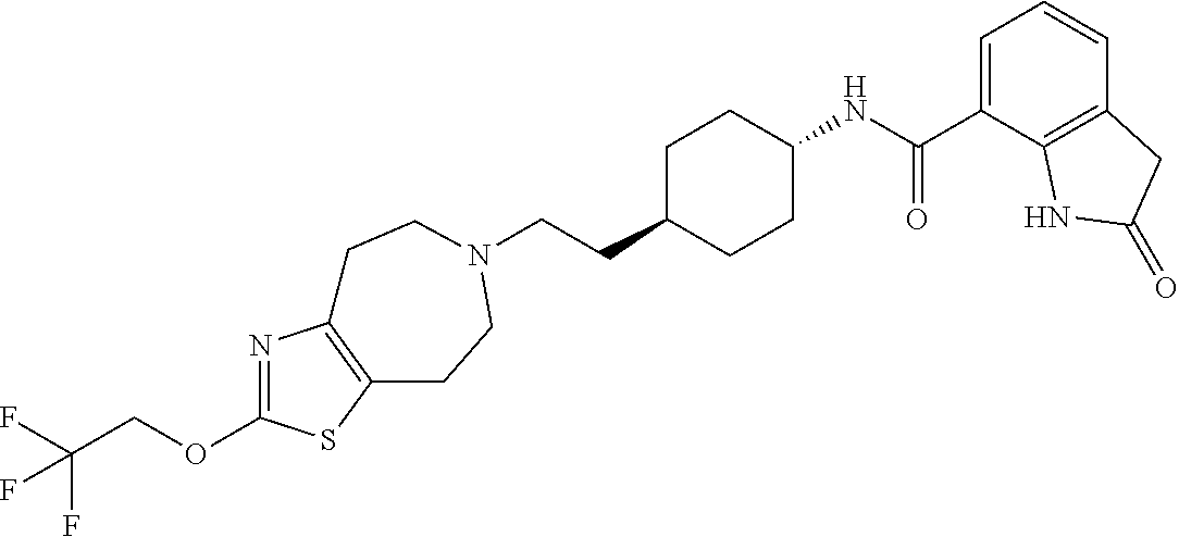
C(CC1CCC(NC(C2=CC=CC3=C2NC(=O)C3)=O)CC1)N1CCC2=C(N=C(OCC(F)(F)F)S2)CC1
